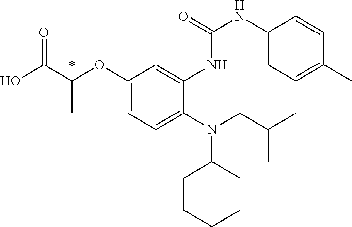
C1(OC(C(O)=O)C)=CC=C(N(CC(C)C)C2CCCCC2)C(NC(=O)NC2=CC=C(C)C=C2)=C1
